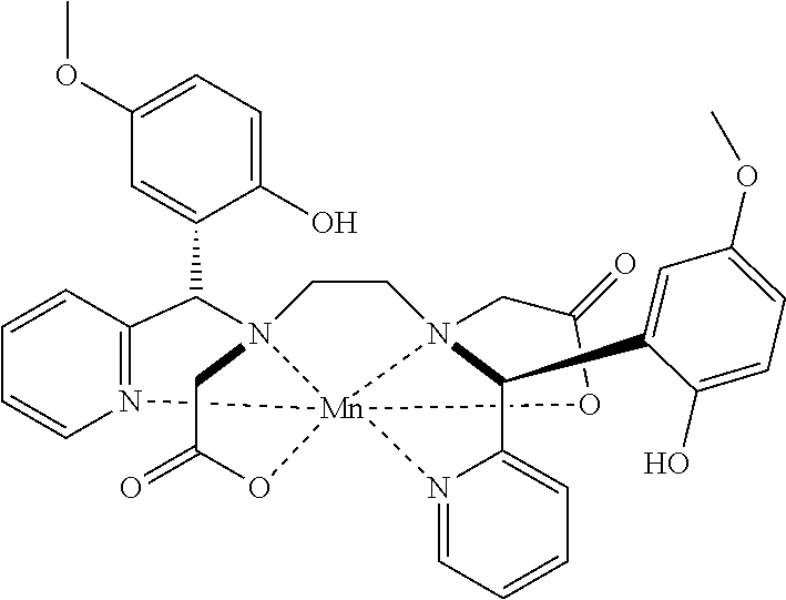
O1C(=O)CN23CCN45CC(=O)O[Mn]124(N1=CC=CC=C1C5C1=CC(OC)=CC=C1O)N1=C(C3C2=CC(OC)=CC=C2O)C=CC=C1
